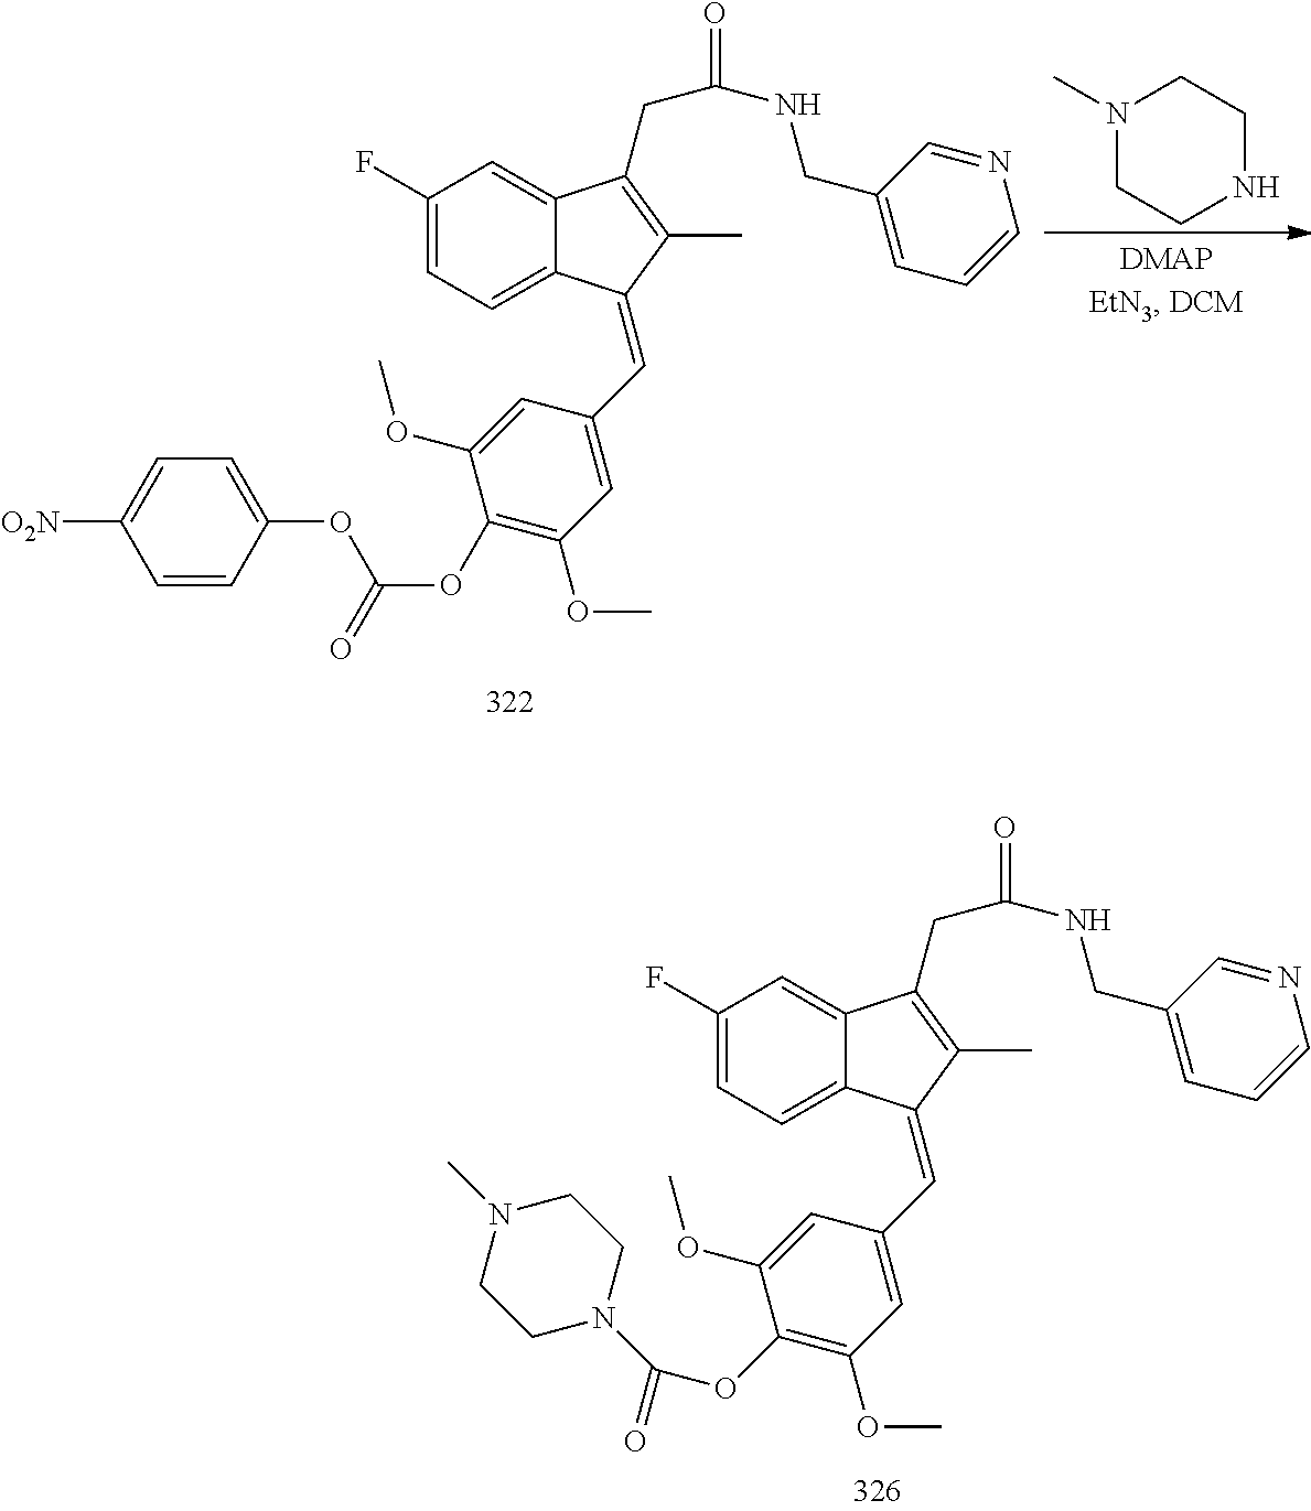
N1(C)CCNCC1.C1(F)=CC=C2C(=C1)C(CC(=O)NCC1=CC=CN=C1)=C(C)C2=CC1=CC(OC)=C(OC(OC2=CC=C([O2N])C=C2)=O)C(OC)=C1.C1(F)=CC=C2C(=C1)C(CC(=O)NCC1=CC=CN=C1)=C(C)C2=CC1=CC(OC)=C(OC(N2CCN(C)CC2)=O)C(OC)=C1
